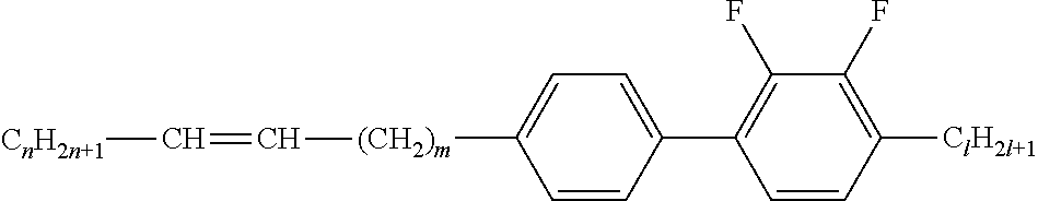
C1=CC(C2=C(F)C(F)=C([ClH2l+1])C=C2)=CC=C1[(CH2)m]C=C[CnH2n+1]
